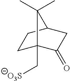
C1C2(C[O3S])C(=O)CC(C1)C2(C)C
